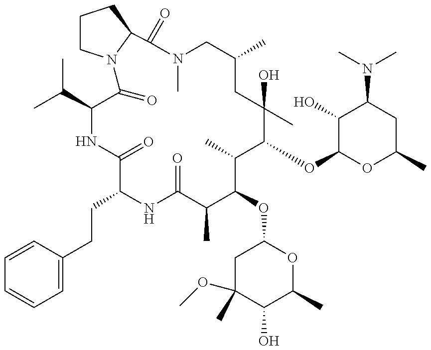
C1=CC(CCC2C(=O)NC(C(C)C)C(=O)N3CCCC3C(=O)N(C)CC(C)CC(C)(O)C(OC3OC(C)CC(N(C)C)C3O)C(C)C(OC3CC(OC)(C)C(O)C(C)O3)C(C)C(=O)N2)=CC=C1
